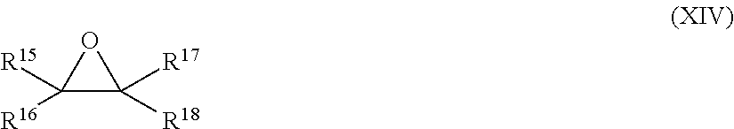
C1([R15])([R16])C([R17])([R18])O1
